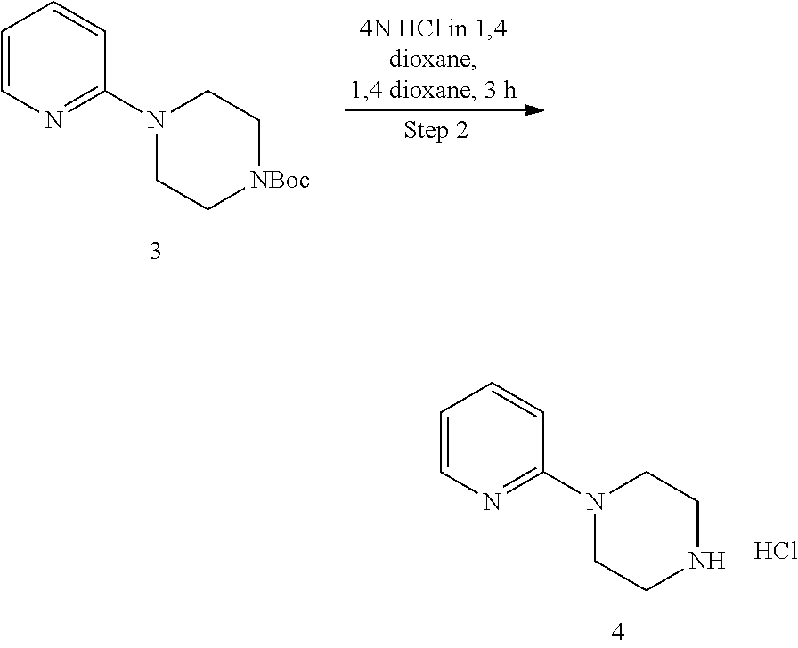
C1=CN=C(N2CC[NBoc]CC2)C=C1.C1=CN=C(N2CCNCC2)C=C1.Cl
